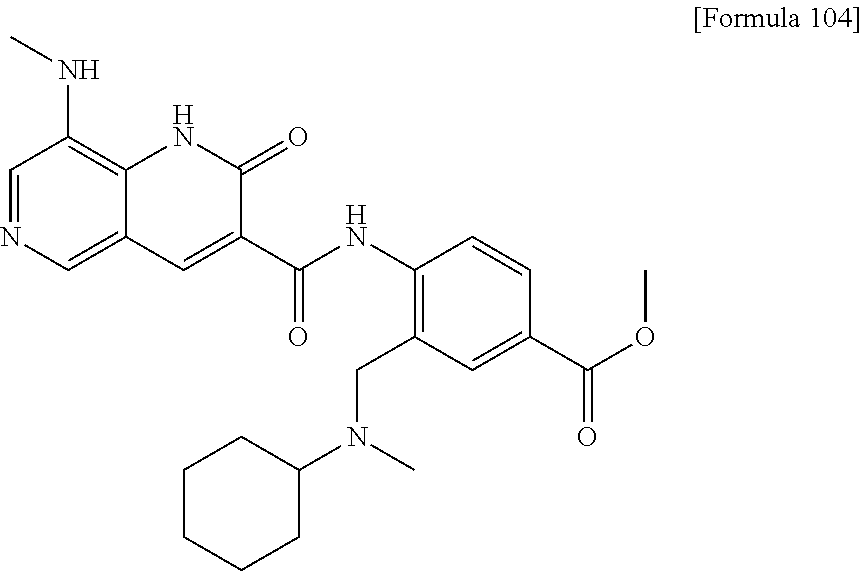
C12=CN=CC(NC)=C1NC(=O)C(C(=O)NC1=C(CN(C3CCCCC3)C)C=C(C(OC)=O)C=C1)=C2
